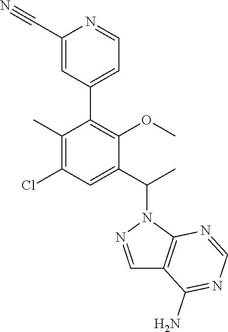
C1(C)=C(Cl)C=C(C(C)N2C3=C(C=N2)C(N)=NC=N3)C(OC)=C1C1=CC=NC(C#N)=C1
